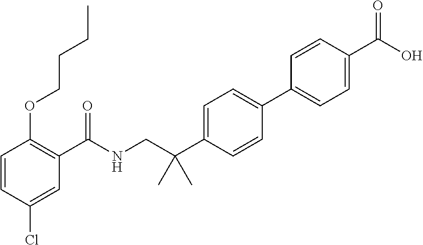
C1=CC(Cl)=CC(C(NCC(C2=CC=C(C3=CC=C(C(O)=O)C=C3)C=C2)(C)C)=O)=C1OCCCC
